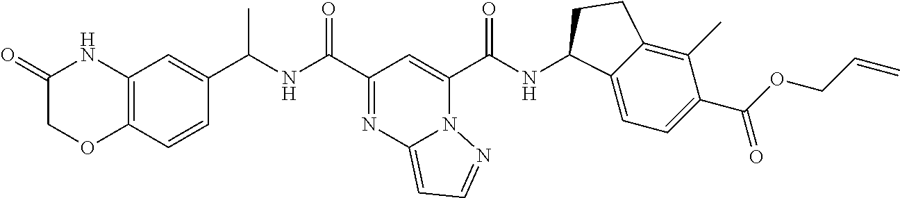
C12=C(C=CC(C(NC(C3=NC4=CC=NN4C(C(NC4C5=CC=C(C(=O)OCC=C)C(C)=C5CC4)=O)=C3)=O)C)=C1)OCC(=O)N2
